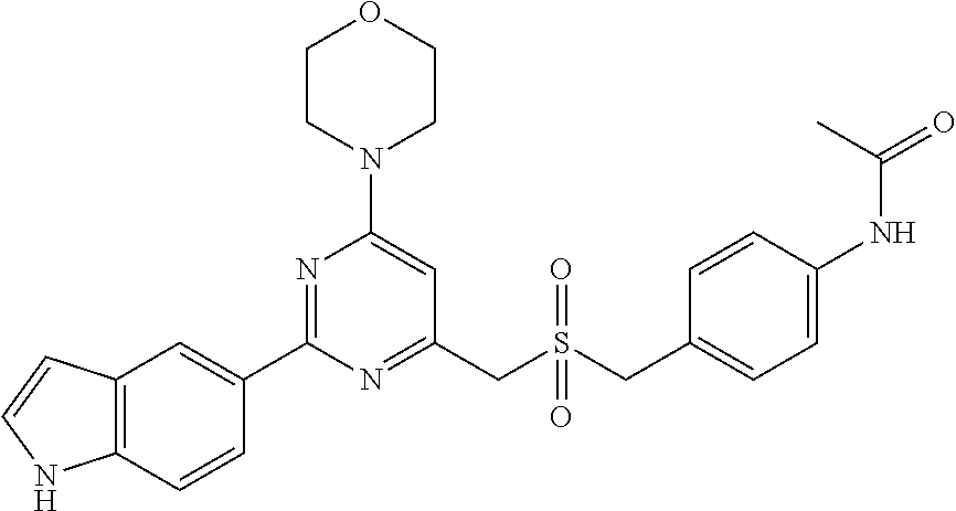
C1CN(C2=CC(CS(CC3=CC=C(NC(=O)C)C=C3)(=O)=O)=NC(C3=CC4=C(C=C3)NC=C4)=N2)CCO1
